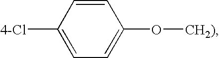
C1=CC([4-Cl])=CC=C1O[CH2)]
